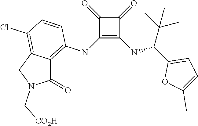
C1(NC2=C3C(=C(Cl)C=C2)CN(C[CO2H])C3=O)=C(NC(C2=CC=C(C)O2)C(C)(C)C)C(=O)C1=O
